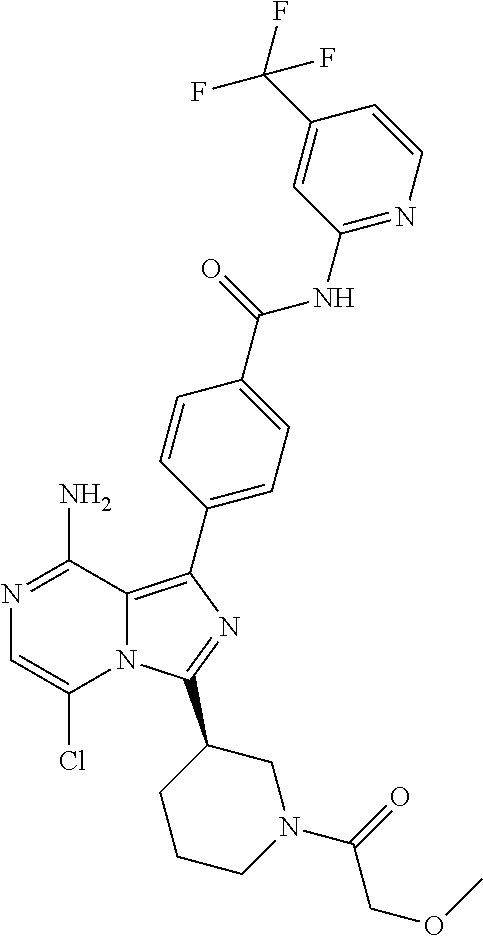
N12C(=C(C3=CC=C(C(=O)NC4=NC=CC(C(F)(F)F)=C4)C=C3)N=C1C1CCCN(C(=O)COC)C1)C(N)=NC=C2Cl
